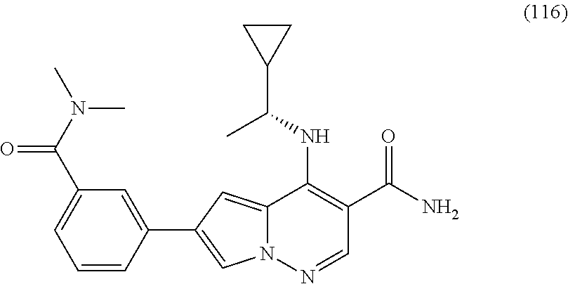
C12=CC(C3=CC(C(N(C)C)=O)=CC=C3)=CN1N=CC(C(=O)N)=C2NC(C1CC1)C
